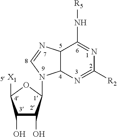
C12C(N=C([R2])N=C1N[R5])N(C1C(O)C(O)C([X1])O1)C=N2
